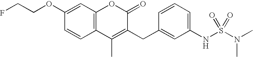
C12=C(OC(=O)C(CC3=CC(NS(=O)(N(C)C)=O)=CC=C3)=C1C)C=C(OCCF)C=C2
